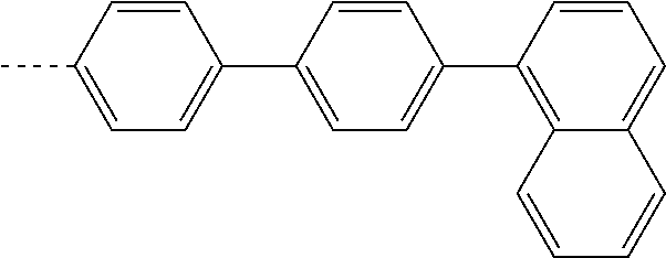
CC1=CC=C(C2=CC=C(C3=C4C(=CC=C3)C=CC=C4)C=C2)C=C1
